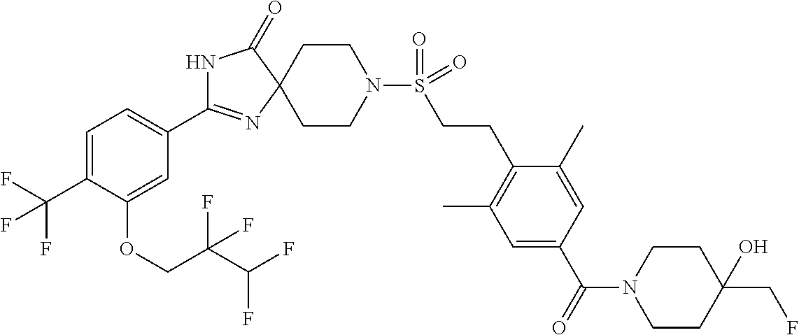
N1C(C2=CC=C(C(F)(F)F)C(OCC(C(F)F)(F)F)=C2)=NC2(C1=O)CCN(S(CCC1=C(C)C=C(C(=O)N3CCC(O)(CF)CC3)C=C1C)(=O)=O)CC2
